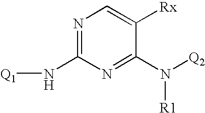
C1(N([Q2])[R1])=NC(N[Q1])=NC=C1[Rx]
